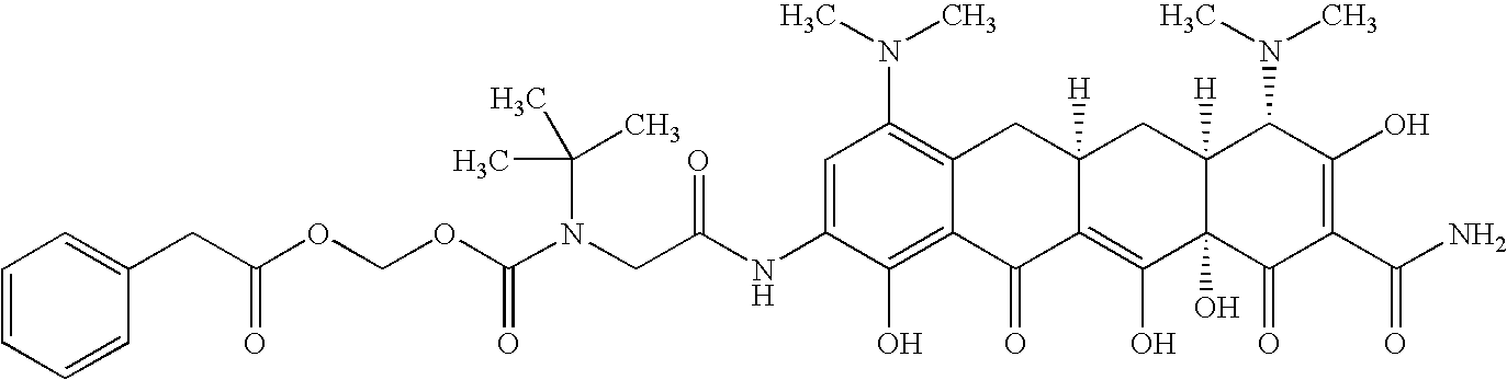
N(CC(NC1=CC(N(C)C)=C2C(=C1O)C(=O)C1=C(O)C3(O)C([H])(CC1([H])C2)C(N(C)C)C(O)=C(C(N)=O)C3=O)=O)(C(OCOC(=O)CC1=CC=CC=C1)=O)C(C)(C)C
